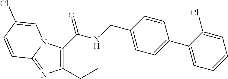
C(=O)(NCC1=CC=C(C2=CC=CC=C2Cl)C=C1)C1=C(CC)N=C2N1C=C(Cl)C=C2
